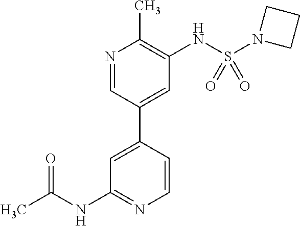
C1=C(C2=CC(NS(N3CCC3)(=O)=O)=C(C)N=C2)C=CN=C1NC(C)=O
